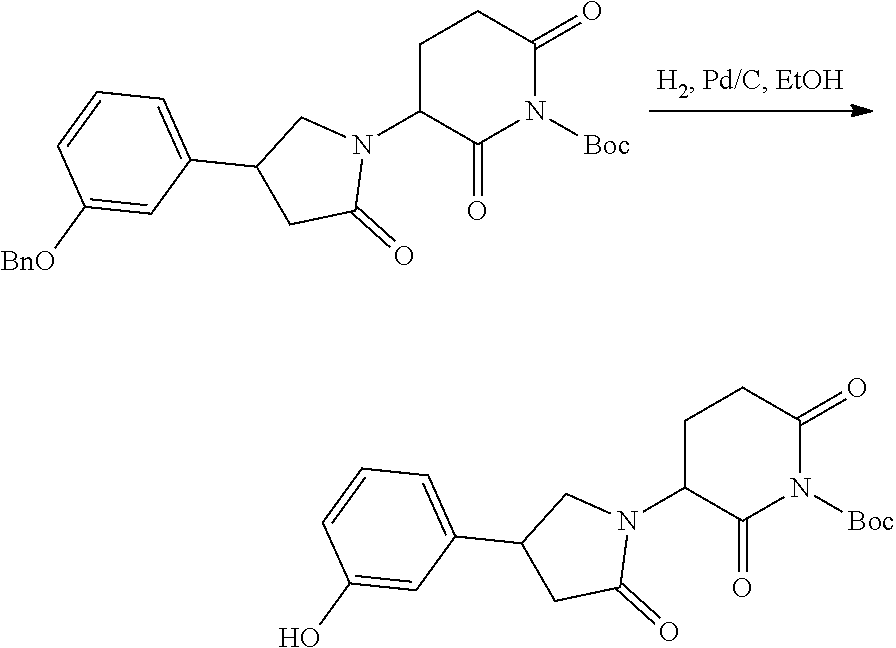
C1C(N2CC(C3=CC=CC([BnO])=C3)CC2=O)C(=O)N([Boc])C(=O)C1.C1C(N2CC(C3=CC=CC(O)=C3)CC2=O)C(=O)N([Boc])C(=O)C1
